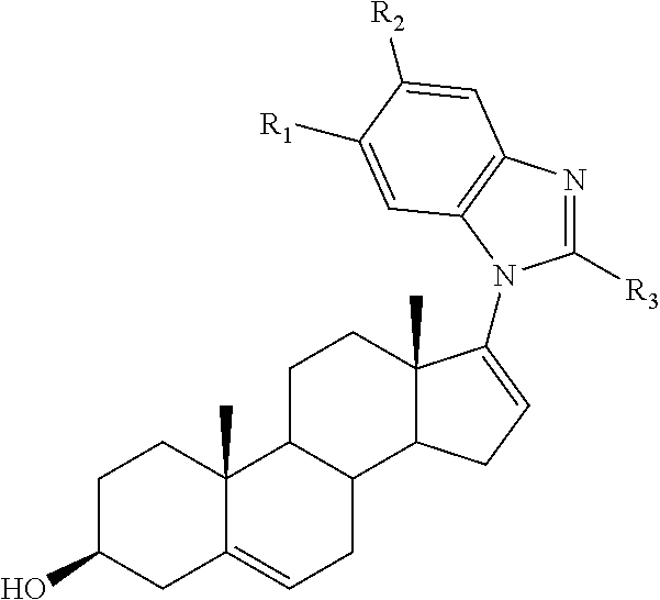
C1C(O)CC2=CCC3C(C2(C)C1)CCC1(C)C3CC=C1N1C([R3])=NC2=C1C=C([R1])C([R2])=C2
